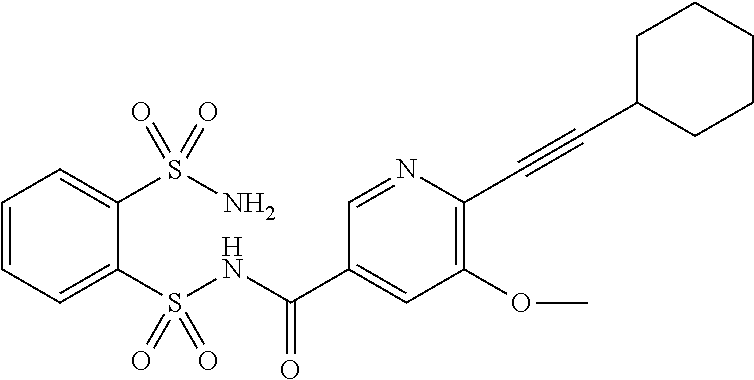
C1=CC=C(S(NC(C2=CC(OC)=C(C#CC3CCCCC3)N=C2)=O)(=O)=O)C(S(N)(=O)=O)=C1
